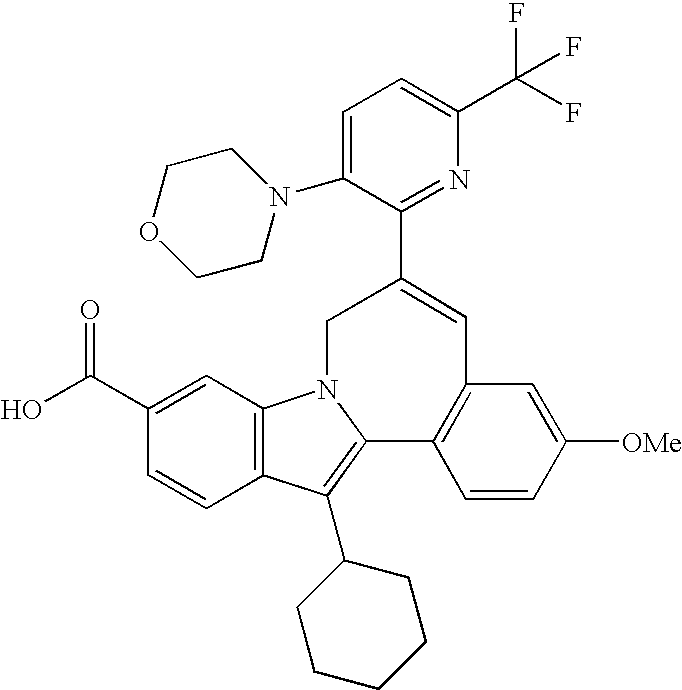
C1(C(O)=O)=CC2=C(C=C1)C(C1CCCCC1)=C1N2CC(C2=NC(C(F)(F)F)=CC=C2N2CCOCC2)=CC2=C1C=CC([OMe])=C2
